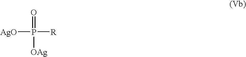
[AgO]P(=O)([R])[OAg]
